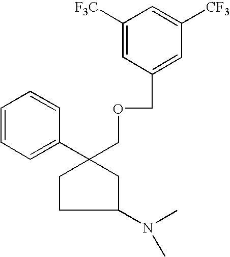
C1(C2(COCC3=CC([CF3])=CC([F3C])=C3)CC(N(C)C)CC2)=CC=CC=C1
